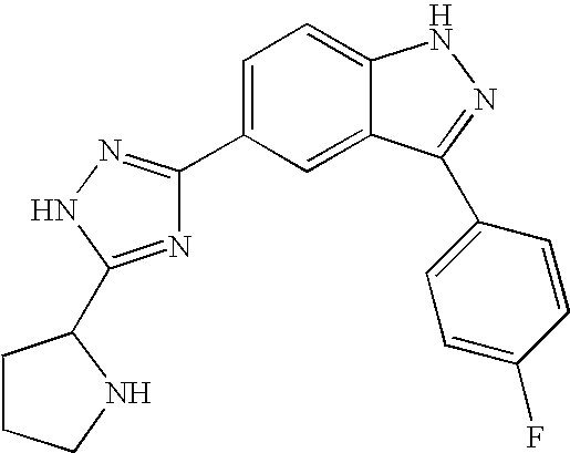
C1(C2=CC=C3C(=C2)C(C2=CC=C(F)C=C2)=NN3)=NNC(C2CCCN2)=N1
